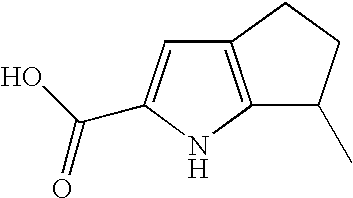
C12=C(CCC1C)C=C(C(O)=O)N2
